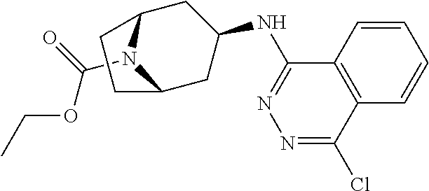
N1(C(=O)OCC)C2CC(NC3=NN=C(Cl)C4=C3C=CC=C4)CC1CC2
